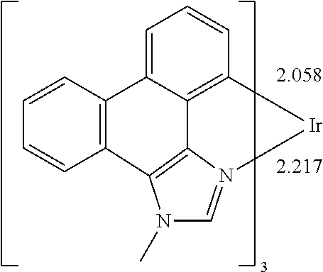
C1=CC2=C(C=C1)C1=CC=CC3=C1C1=C2N(C)C=N1[Ir]3.[2.058].[2.217]
